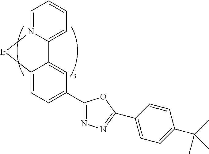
C1=C2N(=CC=C1)[Ir]C1=CC=C(C3=NN=C(C4=CC=C(C(C)(C)C)C=C4)O3)C=C21
